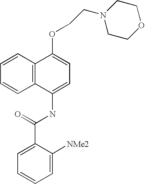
C1=CC2=C(C=C1)C(NC(C1=CC=CC=C1[NMe2])=O)=CC=C2OCCN1CCOCC1
